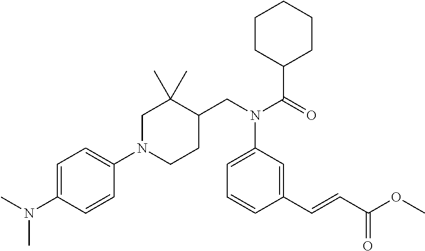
C(N(C(C1CCCCC1)=O)C1=CC=CC(C=CC(=O)OC)=C1)C1CCN(C2=CC=C(N(C)C)C=C2)CC1(C)C
